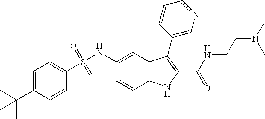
C1=C(C(C)(C)C)C=CC(S(NC2=CC3=C(C=C2)NC(C(NCCN(C)C)=O)=C3C2=CN=CC=C2)(=O)=O)=C1
